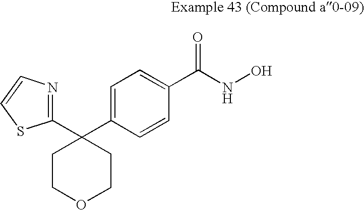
C1(C2(C3=CC=C(C(NO)=O)C=C3)CCOCC2)=NC=CS1
